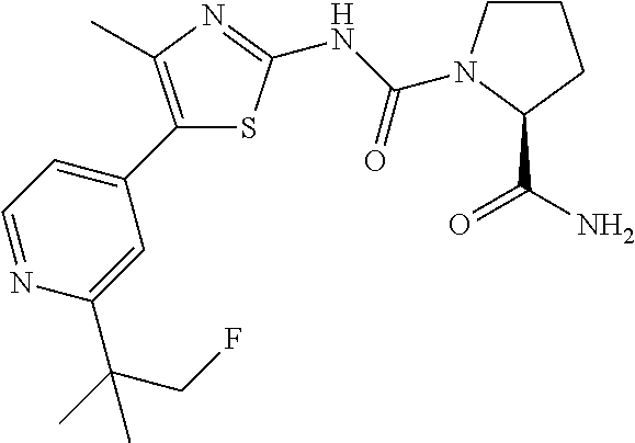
C1(C2=C(C)N=C(NC(=O)N3CCCC3C(N)=O)S2)=CC=NC(C(C)(CF)C)=C1
